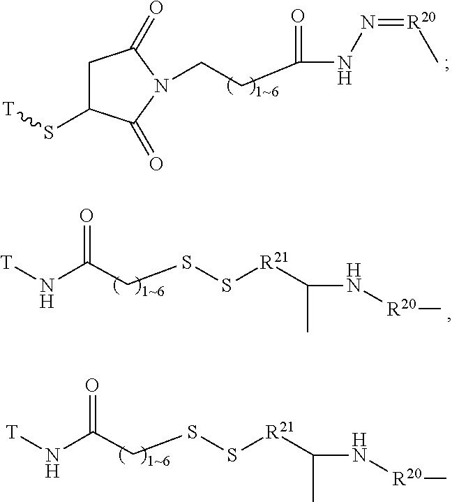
C1C(S[T])C(=O)N(CCC(=O)NN=[R20]C)C1=O.[T]NC(CSS[R21]C(C)N[R20]C)=O.[T]NC(CSS[R21]C(C)N[R20]C)=O
